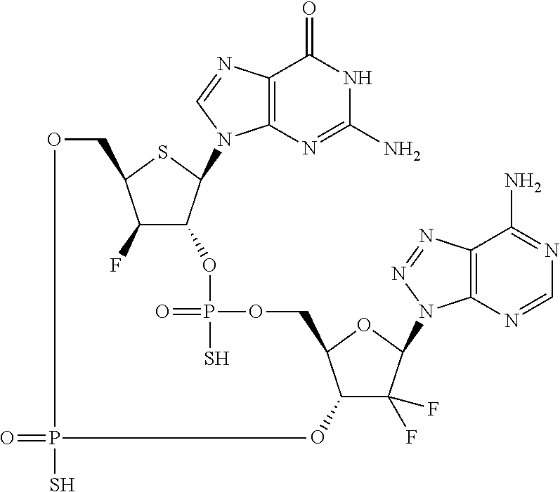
O=PS.C12=C(N=C(N)NC1=O)N(C1C(OP(=O)(S)OCC3C(O)C(F)(F)C(N4C5=C(C(N)=NC=N5)N=N4)O3)C(F)C(CO)S1)C=N2
